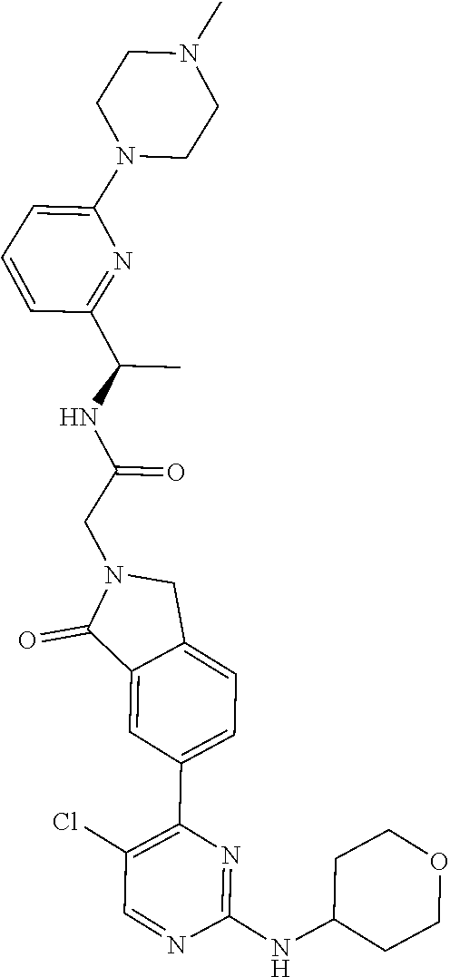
C1(N2CCN(C)CC2)=CC=CC(C(NC(CN2C(=O)C3=CC(C4=C(Cl)C=NC(NC5CCOCC5)=N4)=CC=C3C2)=O)C)=N1
